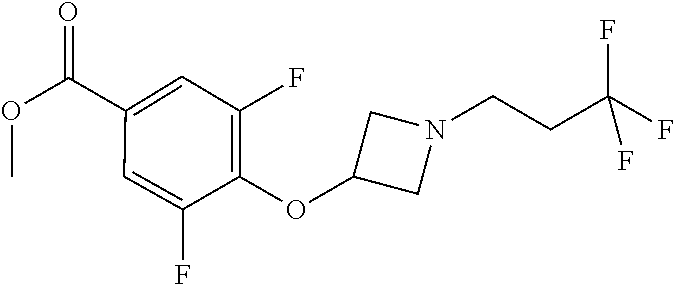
C1(OC2CN(CCC(F)(F)F)C2)=C(F)C=C(C(OC)=O)C=C1F
